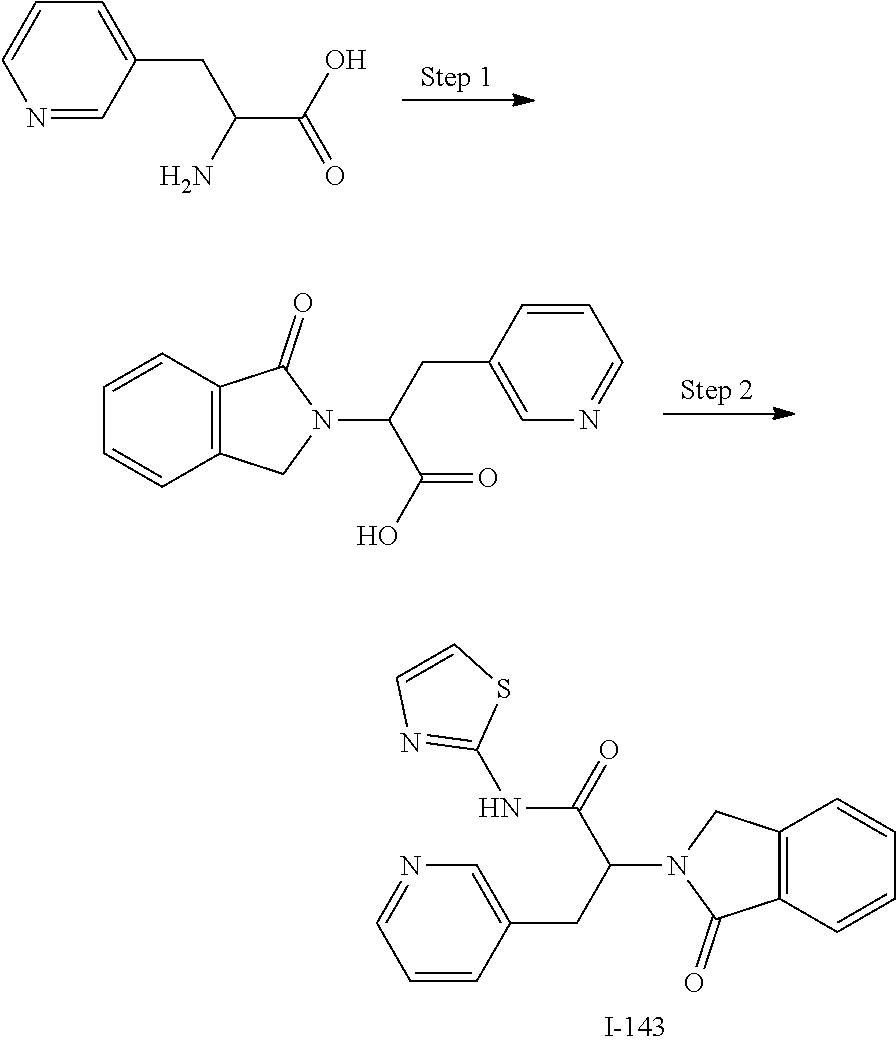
N1=CC(CC(C(O)=O)N)=CC=C1.N1(C(C(=O)O)CC2=CN=CC=C2)C(=O)C2=C(C1)C=CC=C2.N1(C(C(NC2=NC=CS2)=O)CC2=CN=CC=C2)C(=O)C2=C(C1)C=CC=C2
